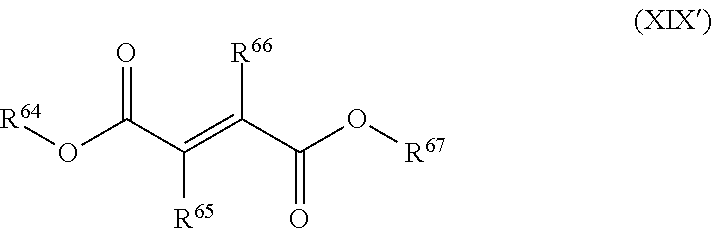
C(C(=O)O[R67])(=C([R65])C(O[R64])=O)[R66]
